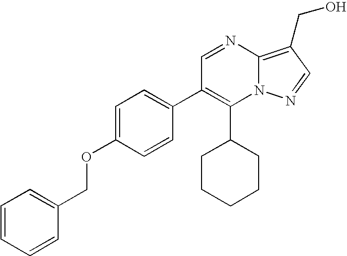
C1(C2CCCCC2)=C(C2=CC=C(OCC3=CC=CC=C3)C=C2)C=NC2=C(CO)C=NN12
